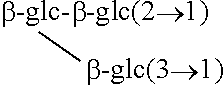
[b-glc-b-glc(21)]C
